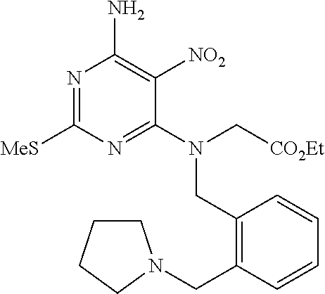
C1([MeS])=NC(N)=C([NO2])C(N(C[CO2Et])CC2=C(CN3CCCC3)C=CC=C2)=N1
